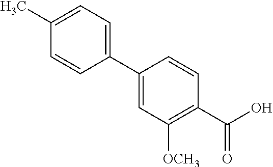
C1(C2=CC([OCH3])=C(C(O)=O)C=C2)=CC=C(C)C=C1
